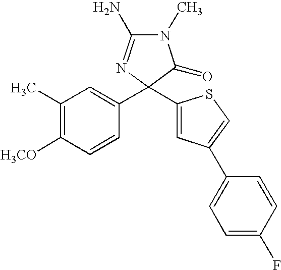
CC1=C([H3CO])C=CC(C2(C3=CC(C4=CC=C(F)C=C4)=CS3)C(=O)N(C)C(N)=N2)=C1
